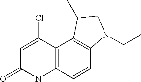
C12=C(C=CC3=C1C(C)CN3CC)NC(=O)C=C2Cl
